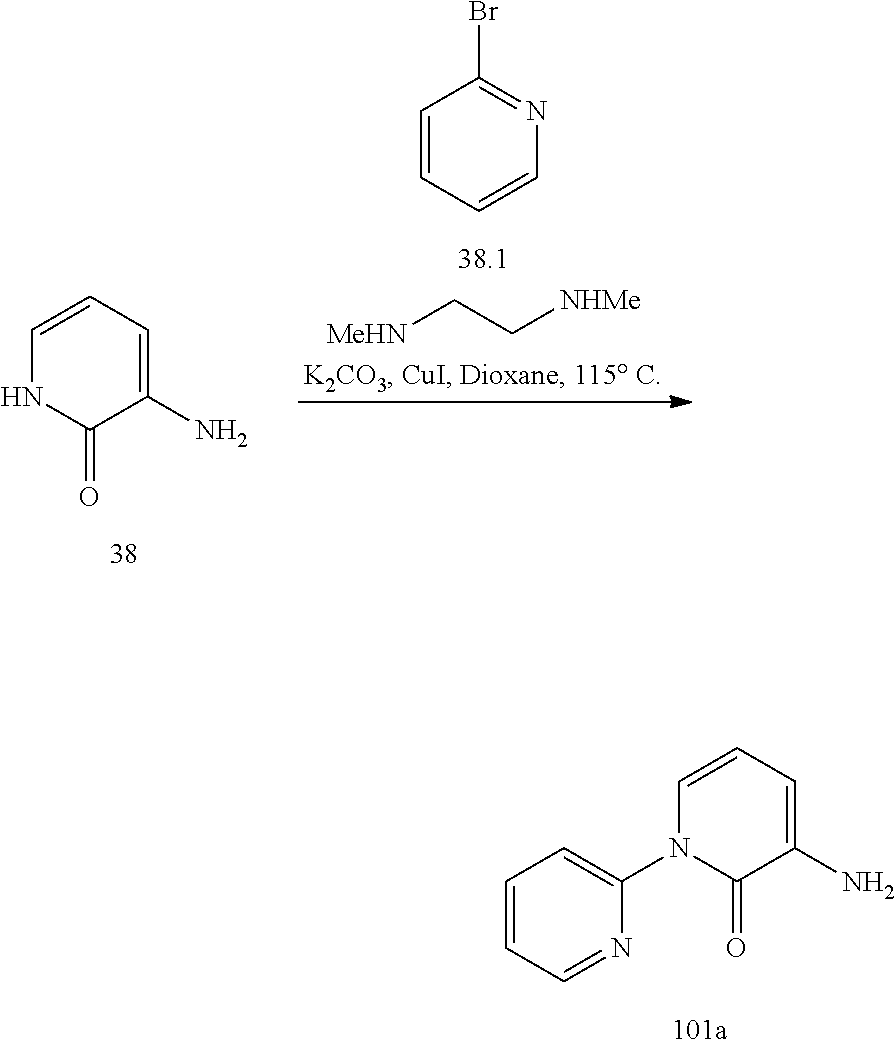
C1=CC=C(N)C(=O)N1C1=CC=CC=N1.C1=CC=C(N)C(=O)N1.C1=CC=CN=C1Br.[MeHN]CC[NHMe]
